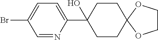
C1=NC(C2(O)CCC3(CC2)OCCO3)=CC=C1Br
